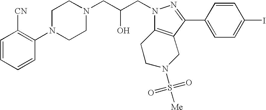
C1=CC=CC(N2CCN(CC(CN3N=C(C4=CC=C(I)C=C4)C4=C3CCN(S([Me])(=O)=O)C4)O)CC2)=C1[CN]
